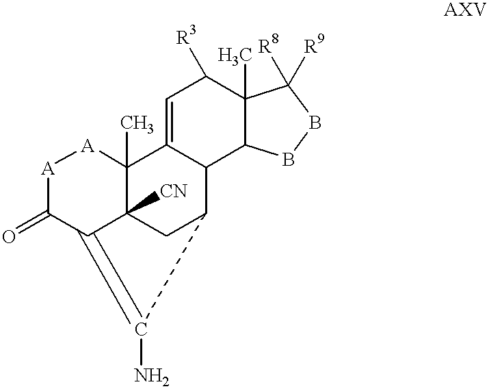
[A]1C(=O)C2=C(N)C3CC2([CN])C(C)([A]1)C1=CC([R3])C2(C)C(C31)BBC2([R8])[R9]
